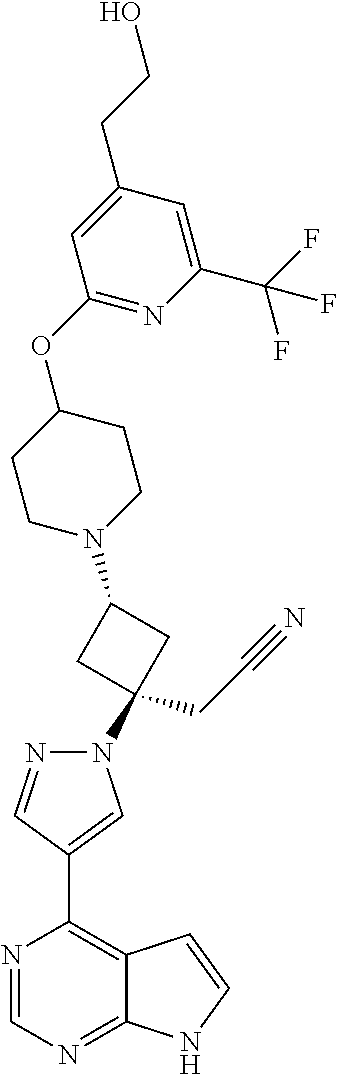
C1(C2=CN(C3(CC#N)CC(N4CCC(OC5=NC(C(F)(F)F)=CC(CCO)=C5)CC4)C3)N=C2)=C2C(=NC=N1)NC=C2
